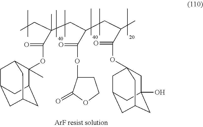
CC1(OC(=O)C(CC)(CC(C(=O)OC2C(=O)OCC2)CC(C(OC23CC4(O)CC(CC(C2)C4)C3)=O)C)C)C2CC3CC(CC1C3)C2
